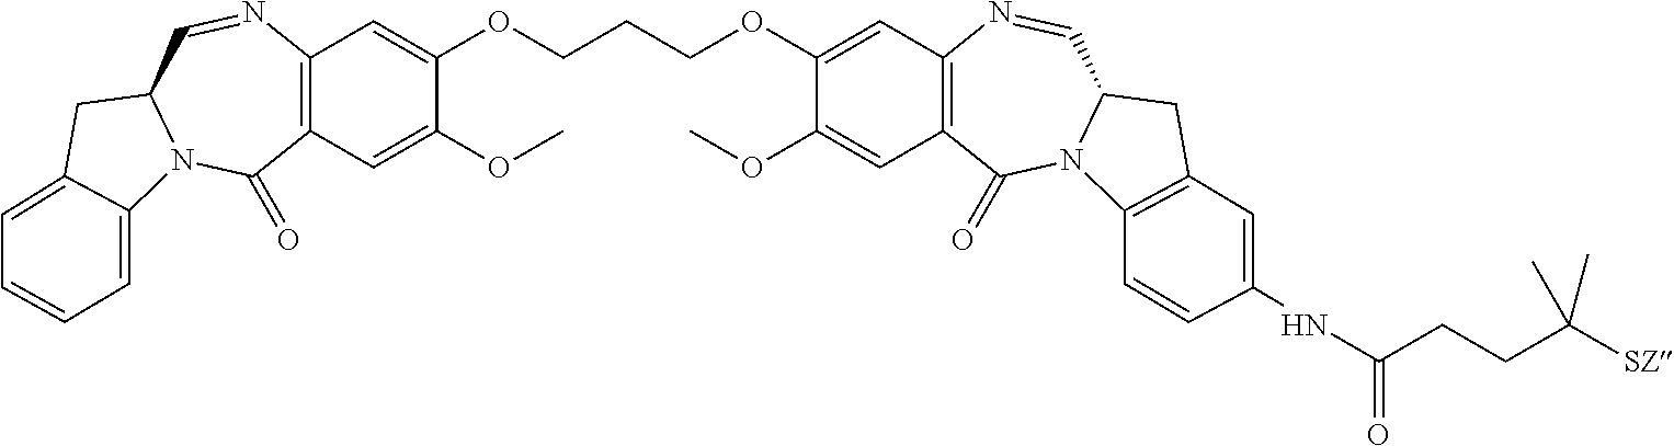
C12=C(C=C(OC)C(OCCCOC3=CC4=C(C=C3OC)C(=O)N3C(C=N4)CC4=C3C=CC(NC(=O)CCC([SZ])(C)C)=C4)=C1)C(=O)N1C(C=N2)CC2=CC=CC=C12
